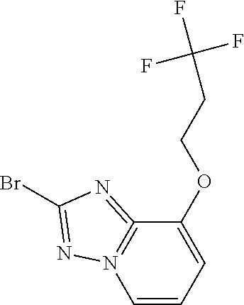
C1=CC=C(OCCC(F)(F)F)C2=N1N=C(Br)N=2
